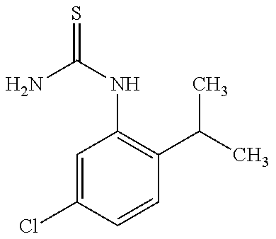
NC(NC1=C(C(C)C)C=CC(Cl)=C1)=S
